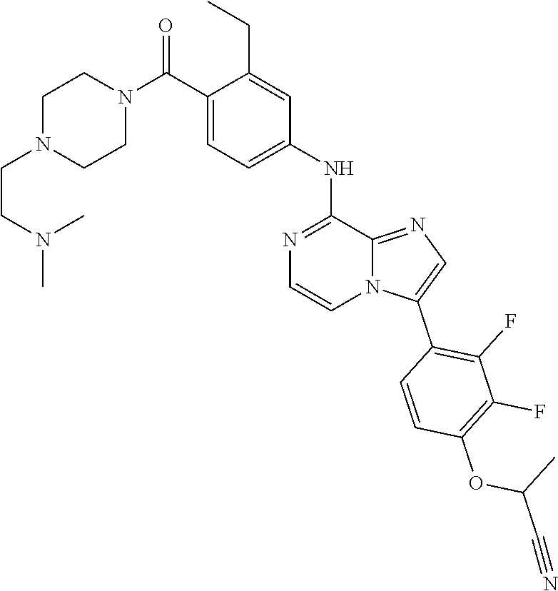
C1=CN=C(NC2=CC=C(C(N3CCN(CCN(C)C)CC3)=O)C(CC)=C2)C2=NC=C(C3=C(F)C(F)=C(OC(C)C#N)C=C3)N12
